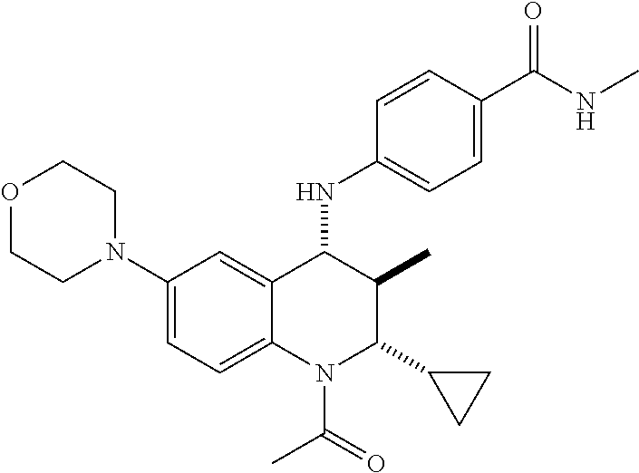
C1(N2CCOCC2)=CC=C2C(=C1)C(NC1=CC=C(C(NC)=O)C=C1)C(C)C(C1CC1)N2C(C)=O
